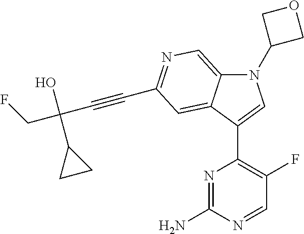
N1(C2COC2)C2=CN=C(C#CC(CF)(O)C3CC3)C=C2C(C2=C(F)C=NC(N)=N2)=C1
